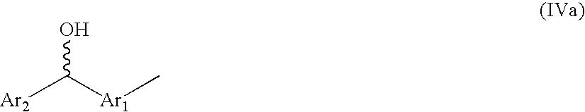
[Ar2]C([Ar1]C)O
